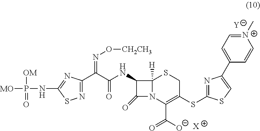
[Y].[X].C1(NC(C(C2=NSC(NP([MO])([OM])=O)=N2)=NO[CH2CH3])=O)C(=O)N2C1([H])SCC(SC1=NC(C3=CC=[N+](C)C=C3)=CS1)=C2C([O-])=O
